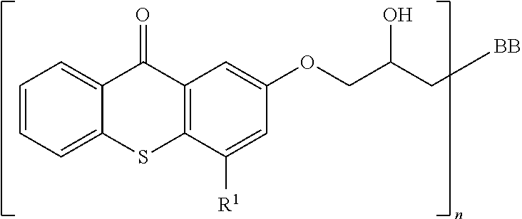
C1=CC=C2C(=C1)C(=O)C1=C(S2)C([R1])=CC(OCC(C[BB])O)=C1
